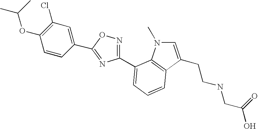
N1=C(C2=CC(Cl)=C(OC(C)C)C=C2)ON=C1C1=CC=CC2=C1N(C)C=C2CCNCC(=O)O
